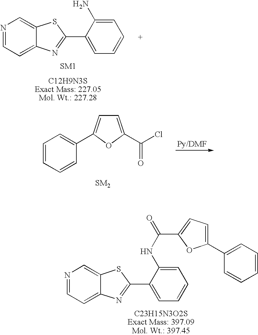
C1=CC=CC(C2=CC=C(C(Cl)=O)O2)=C1.N1=CC=C2C(=C1)SC(C1=CC=CC=C1NC(=O)C1=CC=C(C3=CC=CC=C3)O1)=N2.N1=CC=C2C(=C1)SC(C1=CC=CC=C1N)=N2
